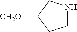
[CH2O]C1CCNC1
